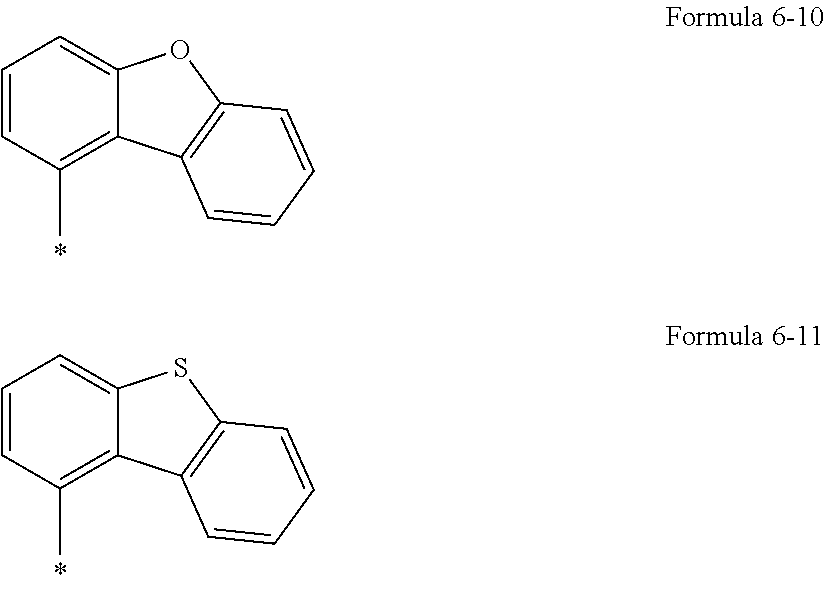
C1=CC(C)=C2C(=C1)OC1=C2C=CC=C1.C1=CC(C)=C2C(=C1)SC1=C2C=CC=C1
